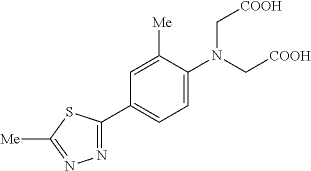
C1=C(N(C[COOH])C[COOH])C([Me])=CC(C2=NN=C([Me])S2)=C1
